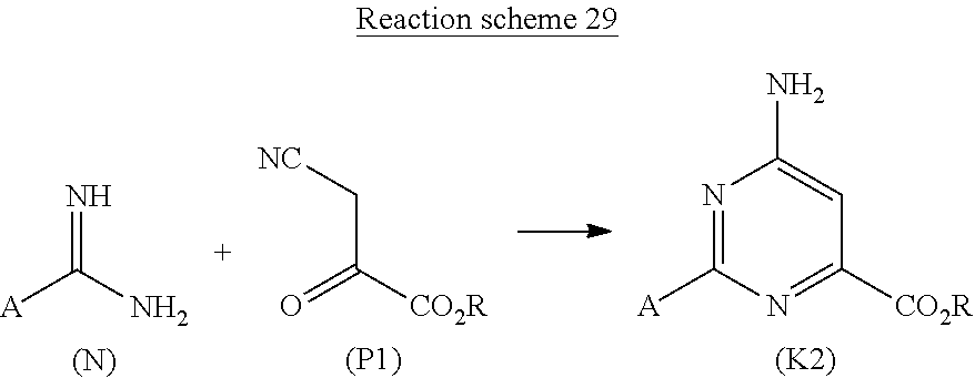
N=C(N)[A].[(N)].C(C([CO2R])=O)[NC].[(P1)].N1=C([A])N=C([CO2R])C=C1N.[(K2)]
